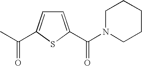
C1=C(C(N2CCCCC2)=O)SC(C(C)=O)=C1
